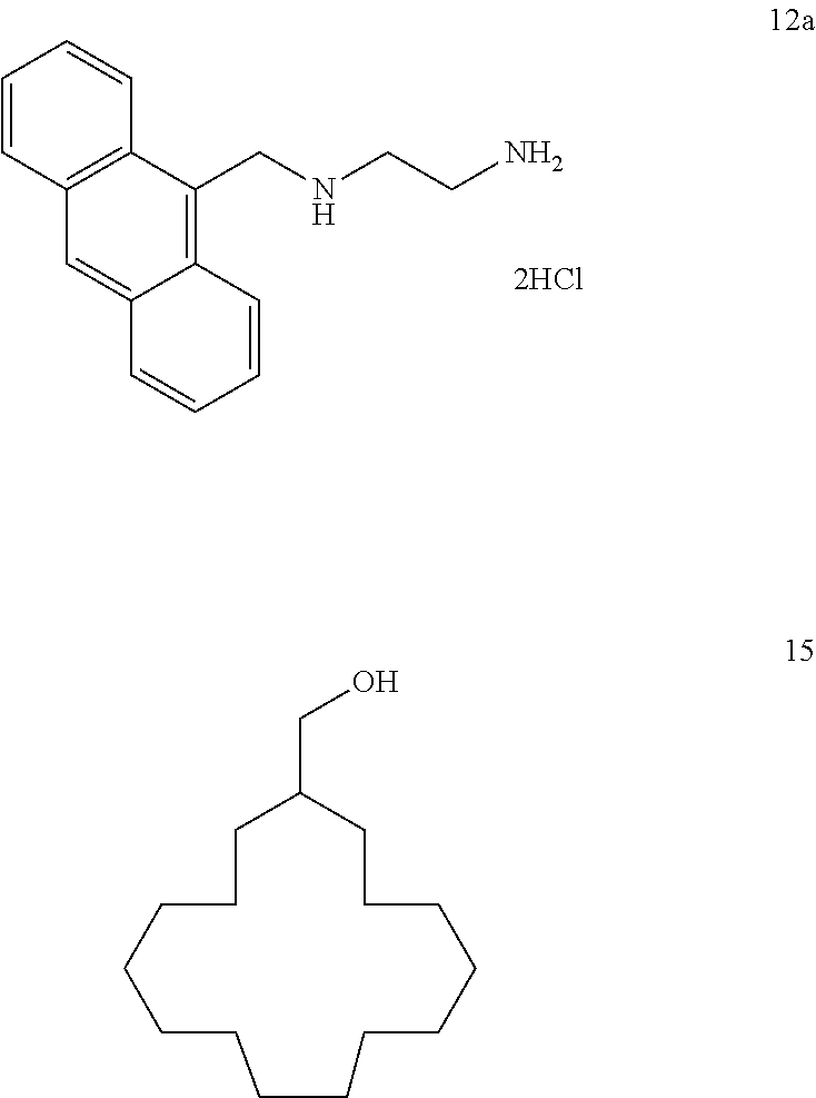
C1=CC2=C(C=C1)C(CNCCN)=C1C(=C2)C=CC=C1.C1C(CO)CCCCCCCCCCCCC1
